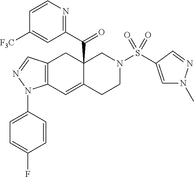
C12=C(C=C3C(C(C4=NC=CC([F3C])=C4)=O)(C1)CN(S(=O)(=O)C1=CN(C)N=C1)CC3)N(C1=CC=C(F)C=C1)N=C2
